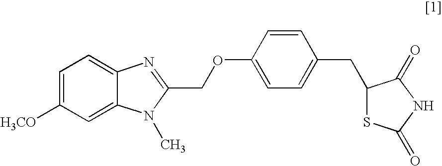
C1=C([H3CO])C=C2C(=C1)N=C(COC1=CC=C(CC3SC(=O)NC3=O)C=C1)N2C
